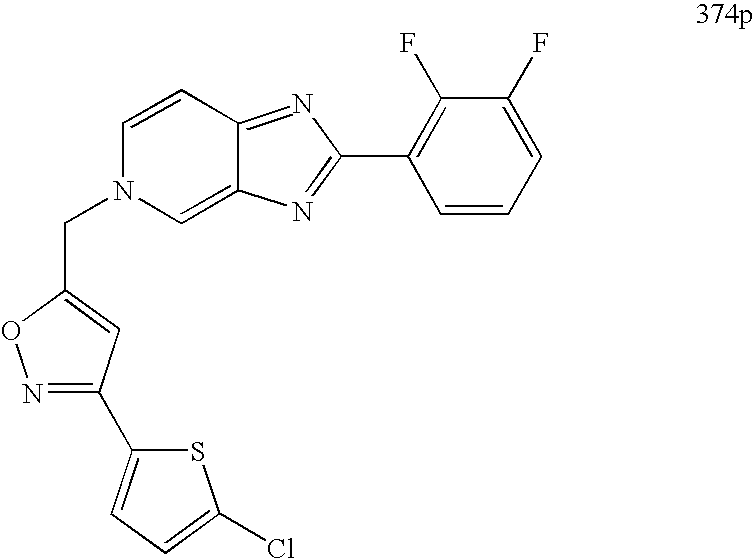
C1=CC2=NC(C3=C(F)C(F)=CC=C3)=NC2=CN1CC1=CC(C2=CC=C(Cl)S2)=NO1
